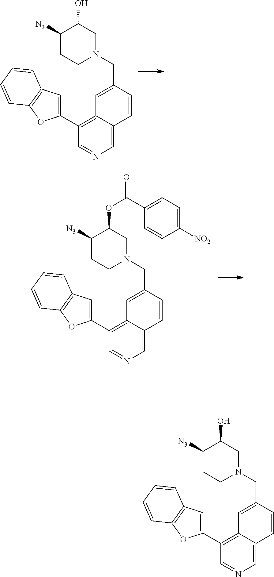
OC1C([N3])CCN(CC2=CC3=C(C4=CC5=C(O4)C=CC=C5)C=NC=C3C=C2)C1.O(C1C([N3])CCN(CC2=CC3=C(C4=CC5=C(O4)C=CC=C5)C=NC=C3C=C2)C1)C(C1=CC=C([NO2])C=C1)=O.OC1C([N3])CCN(CC2=CC3=C(C4=CC5=C(O4)C=CC=C5)C=NC=C3C=C2)C1
